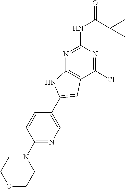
N1=C(NC(C(C)(C)C)=O)N=C(Cl)C2=C1NC(C1=CN=C(N3CCOCC3)C=C1)=C2
